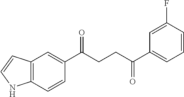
C12=C(C=CC(C(CCC(C3=CC=CC(F)=C3)=O)=O)=C1)NC=C2
